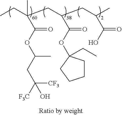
CCC(CC(CC(C)C(O)=O)C(OC1(CC)CCCC1)=O)(C)C(OC(CC([F3C])(O)[CF3])C)=O
